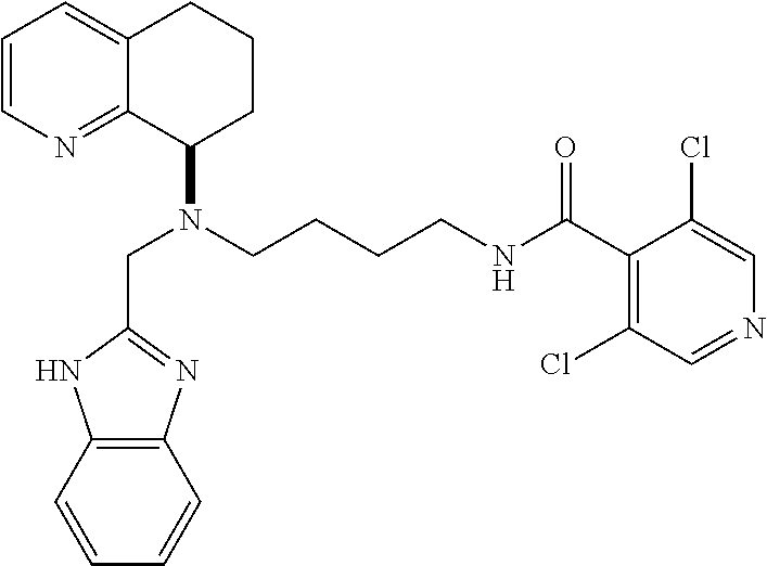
C1=CN=C2C(=C1)CCCC2N(CCCCNC(C1=C(Cl)C=NC=C1Cl)=O)CC1=NC2=C(N1)C=CC=C2
